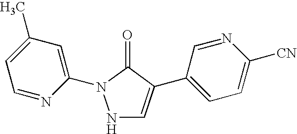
N1C=C(C2=CC=C([CN])N=C2)C(=O)N1C1=CC(C)=CC=N1
